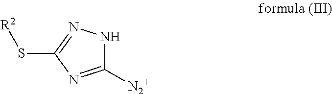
C1([N2+])=NC(S[R2])=NN1
